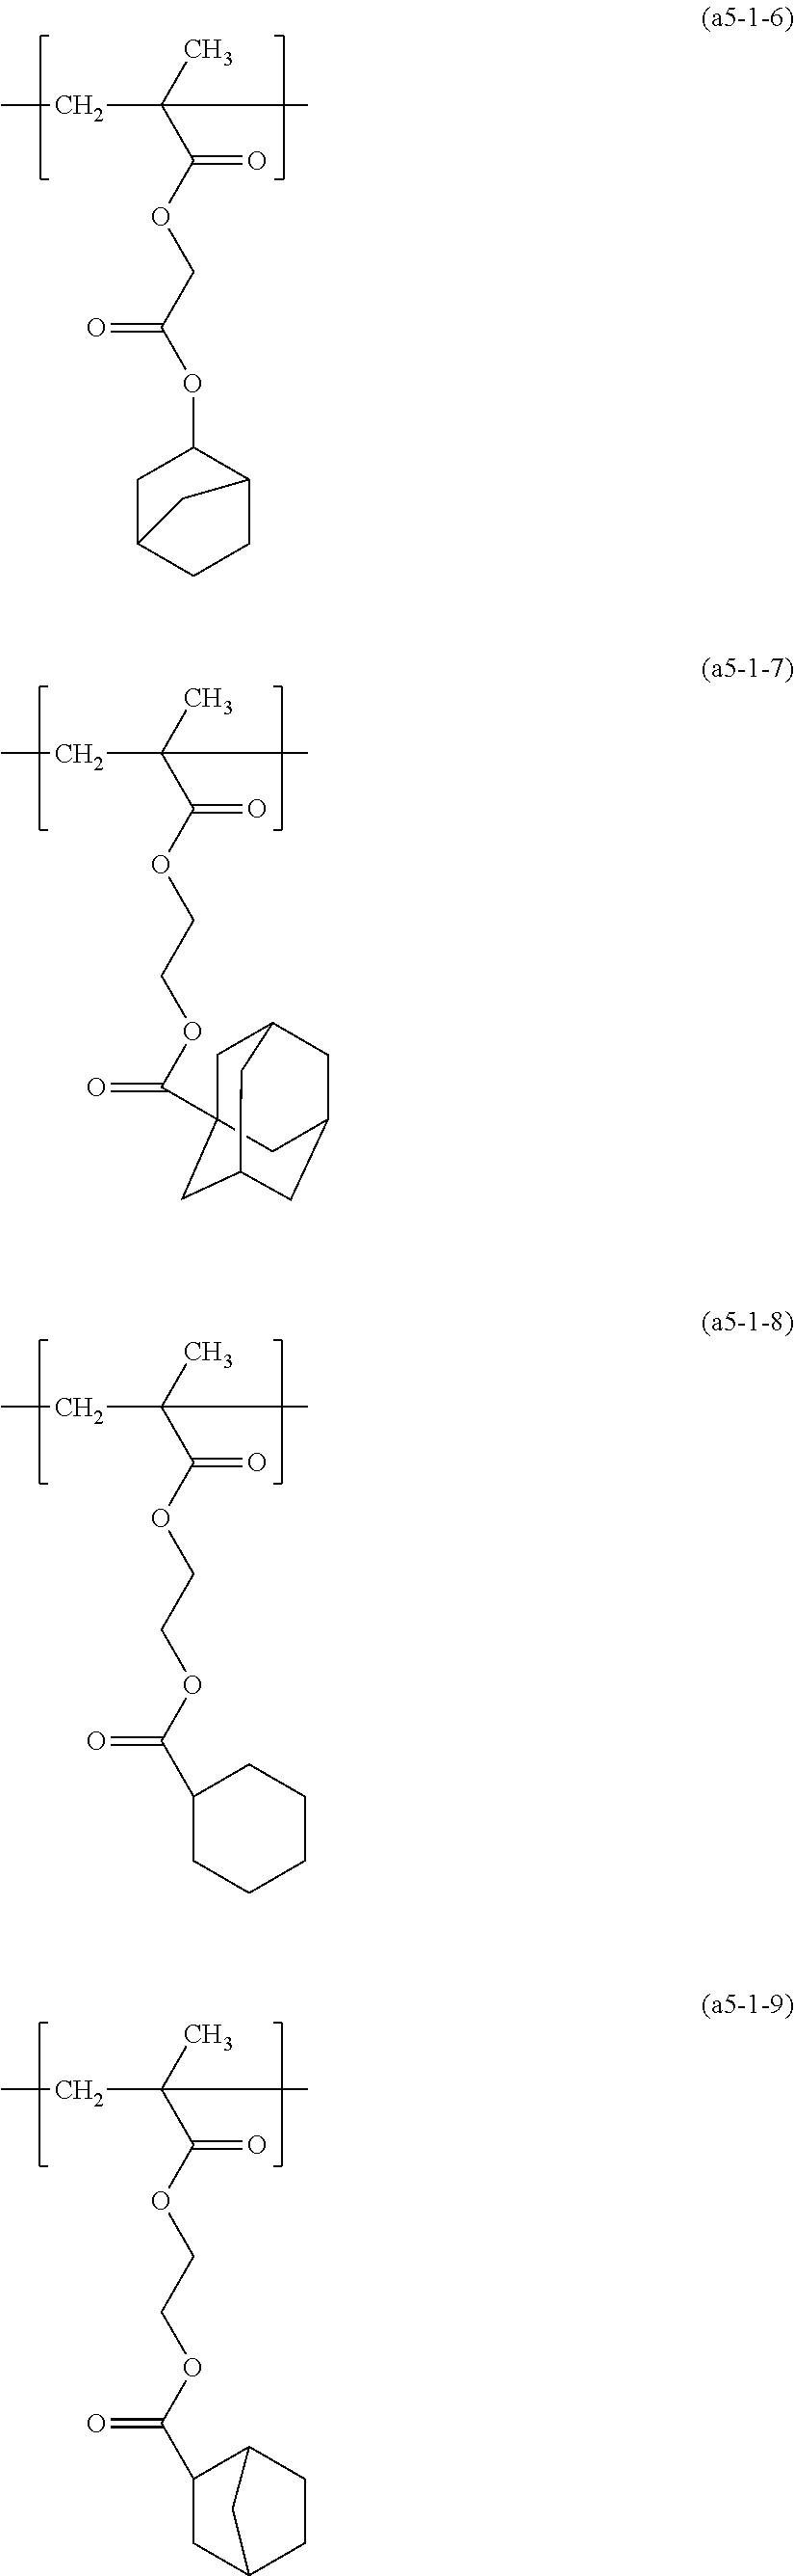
O(C(C(C)(CC)C)=O)CC(=O)OC1CC2CCC1C2.O(C(C(C)(CC)C)=O)CCOC(=O)C12CC3CC(CC(C1)C3)C2.O(C(C(C)(CC)C)=O)CCOC(=O)C1CCCCC1.O(C(C(C)(CC)C)=O)CCOC(=O)C1CC2CCC1C2
